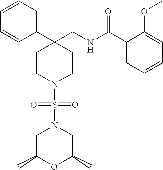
C1(CNC(C2=CC=CC=C2OC)=O)(C2=CC=CC=C2)CCN(S(=O)(=O)N2CC(C)OC(C)C2)CC1
